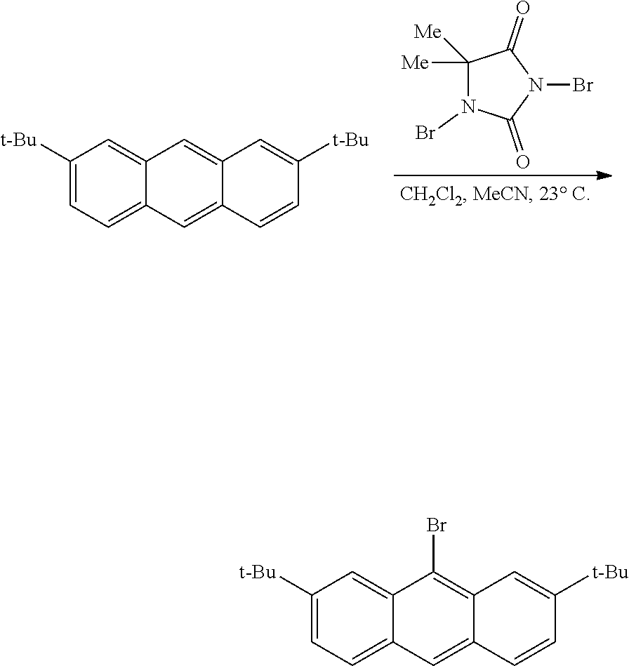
C12=CC([t-Bu])=CC=C1C=C1C(=C2)C=C([t-Bu])C=C1.C1([Me])([Me])N(Br)C(=O)N(Br)C1=O.C12=CC([t-Bu])=CC=C1C=C1C(=C2Br)C=C([t-Bu])C=C1
